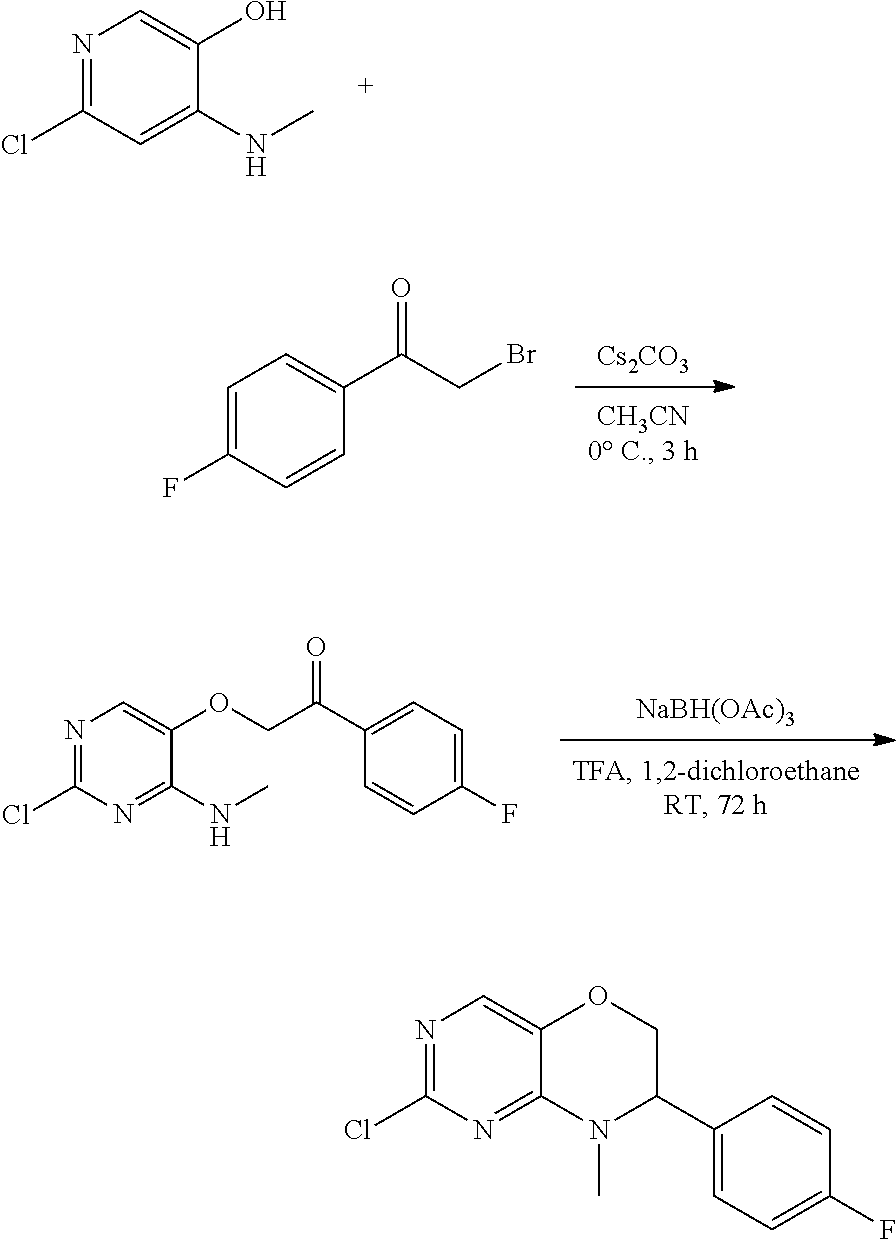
C1(Cl)=NC=C(O)C(NC)=C1.[Cs2CO3].C1=C(F)C=CC(C(CBr)=O)=C1.[NaBH(OAc)3].C1(Cl)=NC=C(OCC(=O)C2=CC=C(F)C=C2)C(NC)=N1.C1(Cl)=NC=C2C(=N1)N(C)C(C1=CC=C(F)C=C1)CO2
